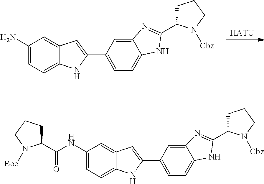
[HATU].C1(N)=CC=C2C(=C1)C=C(C1=CC=C3C(=C1)N=C(C1CCCN1[Cbz])N3)N2.C1(NC(=O)C2CCCN2[Boc])=CC=C2C(=C1)C=C(C1=CC=C3C(=C1)N=C(C1CCCN1[Cbz])N3)N2
